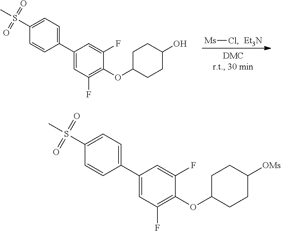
C1(C2=CC=C(S(C)(=O)=O)C=C2)=CC(F)=C(OC2CCC([OMs])CC2)C(F)=C1.C1(C2=CC=C(S(C)(=O)=O)C=C2)=CC(F)=C(OC2CCC(O)CC2)C(F)=C1.[Ms]Cl.[Et3N]
